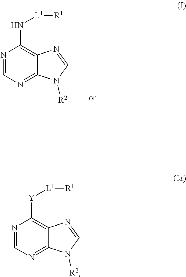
N1=CN=C2C(=C1N[L1][R1])N=CN2[R2].N1=CN=C2C(=C1[Y][L1][R1])N=CN2[R2]
